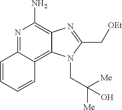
N1=C2C(=C3C(=C1N)N=C(C[OEt])N3CC([Me])(O)[Me])C=CC=C2
